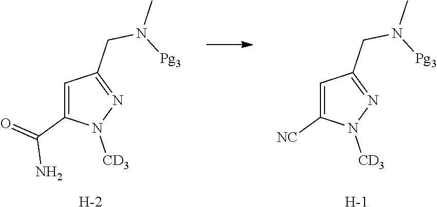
C1=C(C(=O)N)N([CD3])N=C1CN(C)[Pg3].[H].C1=C([NC])N([CD3])N=C1CN(C)[Pg3].[H]
